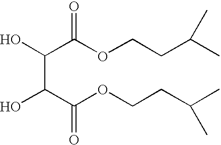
OC(C(OCCC(C)C)=O)C(C(OCCC(C)C)=O)O
